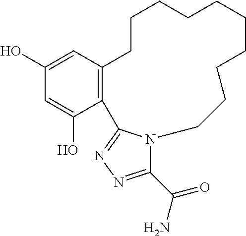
C12=C(C=C(O)C=C1O)CCCCCCCCCCN1C(C(N)=O)=NN=C21
